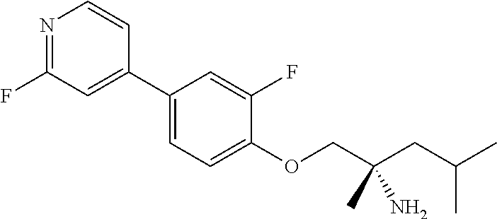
C1(C2=CC(F)=NC=C2)=CC=C(OCC(CC(C)C)(N)C)C(F)=C1
